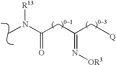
CN([R13])C(CC(C[Q])=N[OR3])=O
